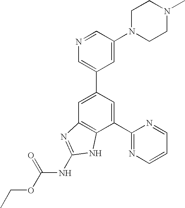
N1=CC(N2CCN(C)CC2)=CC(C2=CC3=C(C(C4=NC=CC=N4)=C2)NC(NC(OCC)=O)=N3)=C1
